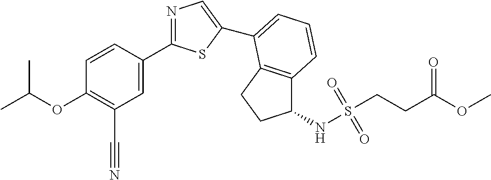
C1=CC(C2=NC=C(C3=CC=CC4=C3CCC4NS(CCC(OC)=O)(=O)=O)S2)=CC(C#N)=C1OC(C)C
